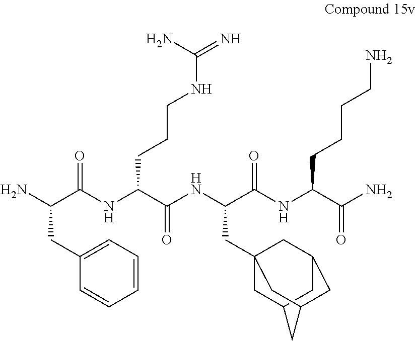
NC(C(NC(C(NC(C(NC(C(N)=O)CCCCN)=O)CC12CC3CC(C1)CC(C3)C2)=O)CCCNC(N)=N)=O)CC1=CC=CC=C1
